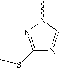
C1(SC)=NN(C)C=N1
